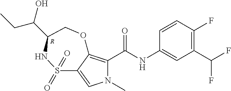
N1(C)C(C(=O)NC2=CC(C(F)F)=C(F)C=C2)=C2C(=C1)S(=O)(=O)NC(C(O)CC)CO2.[R]
